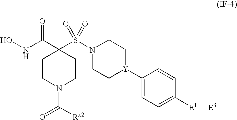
ONC(C1(S(N2CC[Y](C3=CC=C([E1][E3])C=C3)CC2)(=O)=O)CCN(C([Rx2])=O)CC1)=O
